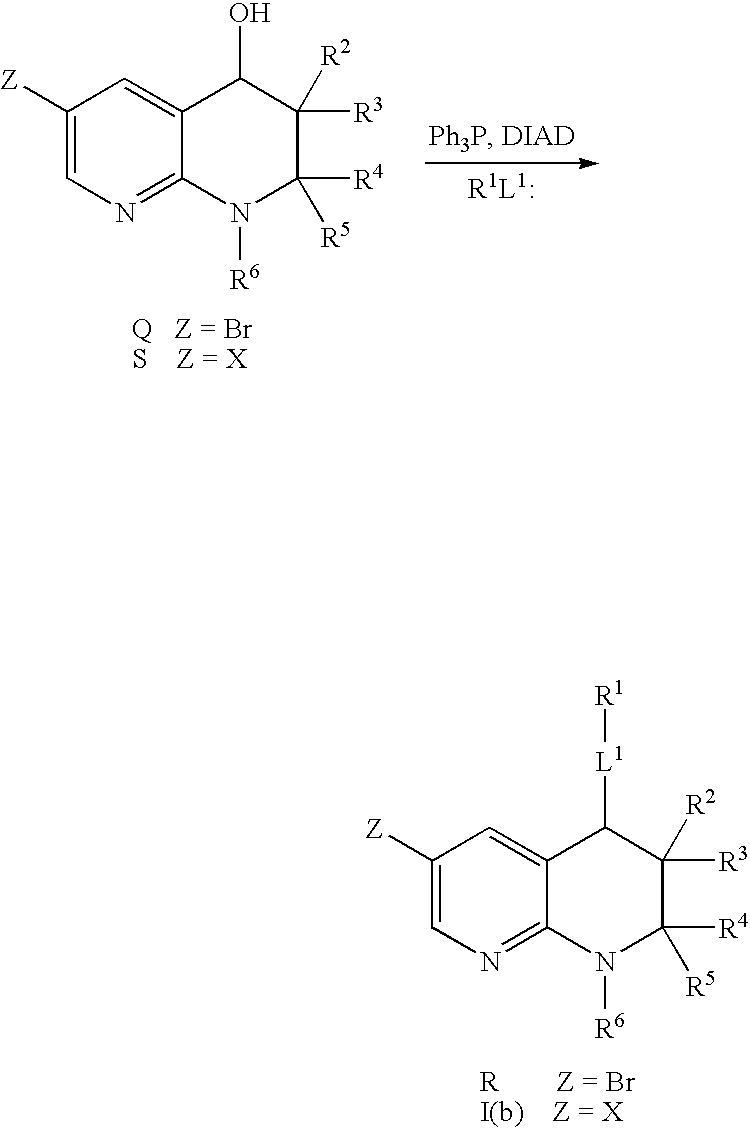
C1([Z])=CN=C2C(=C1)C([L1][R1])C([R3])([R2])C([R4])([R5])N2[R6].C1([Z])=CN=C2C(=C1)C(O)C([R3])([R2])C([R4])([R5])N2[R6]
